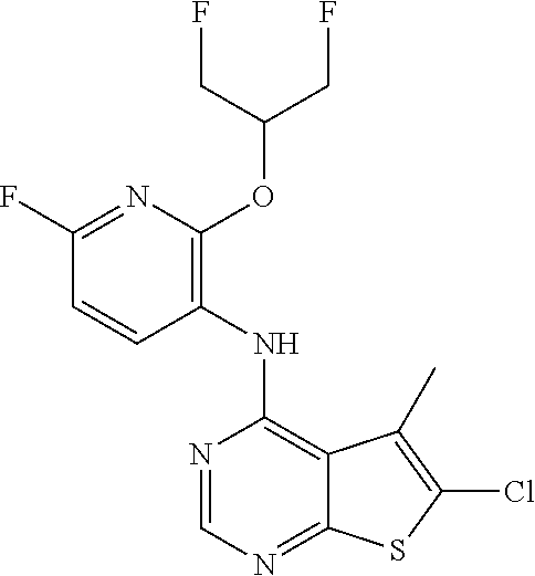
N1=C(F)C=CC(NC2=C3C(=NC=N2)SC(Cl)=C3C)=C1OC(CF)CF
